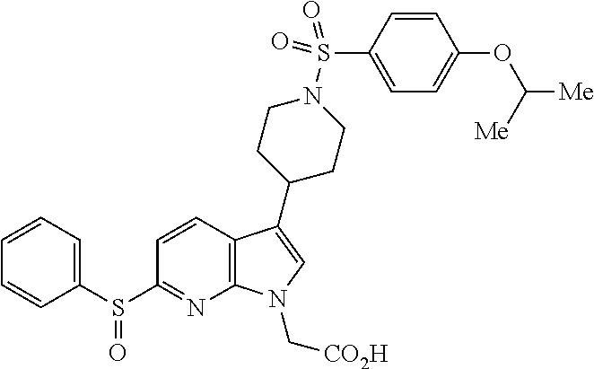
C12=C(C(C3CCN(S(C4=CC=C(OC([Me])[Me])C=C4)(=O)=O)CC3)=CN1C[CO2H])C=CC(S(C1=CC=CC=C1)=O)=N2
